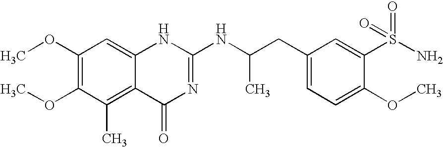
C1(OC)=C(OC)C(C)=C2C(=C1)NC(NC(CC1=CC=C(OC)C(S(N)(=O)=O)=C1)C)=NC2=O
